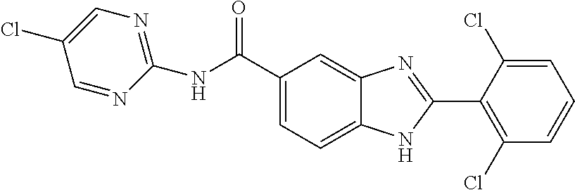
C1=C(C(NC2=NC=C(Cl)C=N2)=O)C=C2C(=C1)NC(C1=C(Cl)C=CC=C1Cl)=N2
